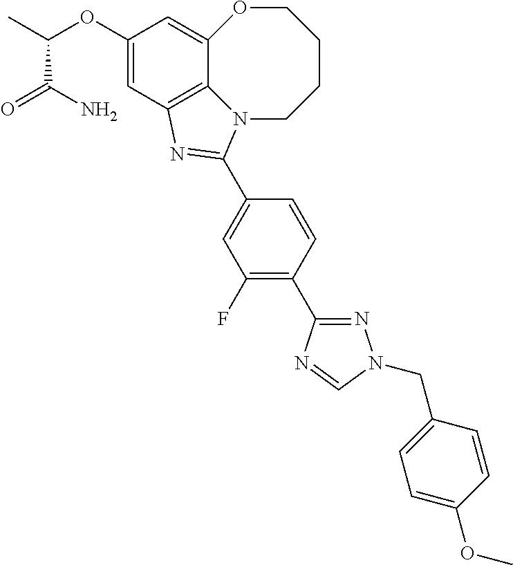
C1(OC(C)C(N)=O)=CC2=C3C(=C1)OCCCCN3C(C1=CC(F)=C(C3=NN(CC4=CC=C(OC)C=C4)C=N3)C=C1)=N2
